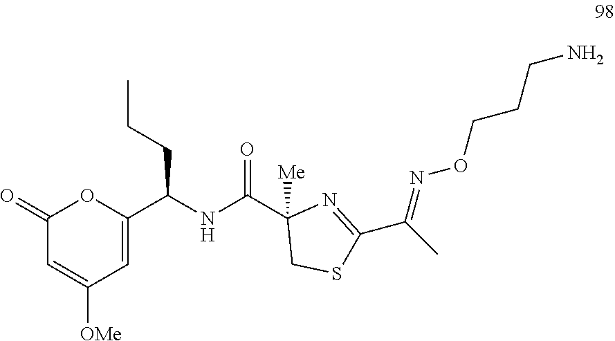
C1(=O)C=C([OMe])C=C(C(NC(C2([Me])CSC(C(C)=NOCCCN)=N2)=O)CCC)O1
